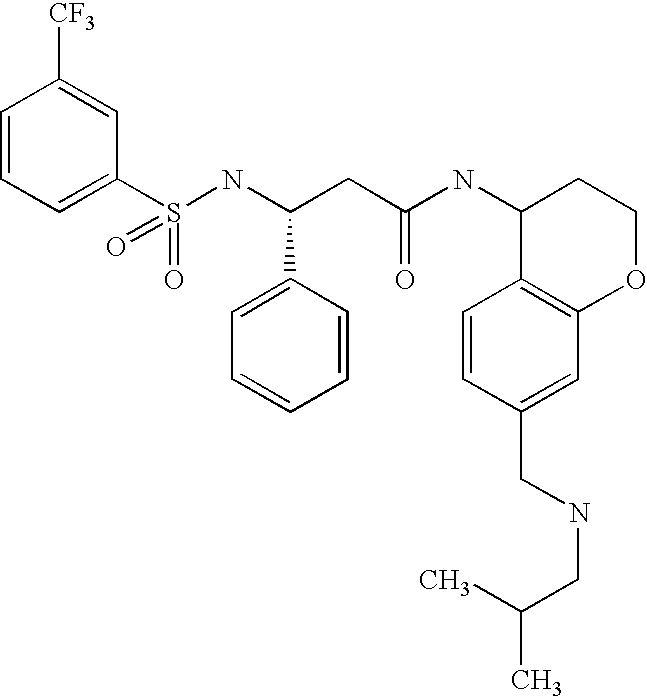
C1=CC=C(S(NC(CC(NC2C3=C(OCC2)C=C(CNCC(C)C)C=C3)=O)C2=CC=CC=C2)(=O)=O)C=C1[CF3]
